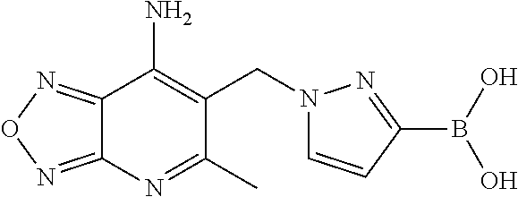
C12=NON=C1N=C(C)C(CN1C=CC(B(O)O)=N1)=C2N
